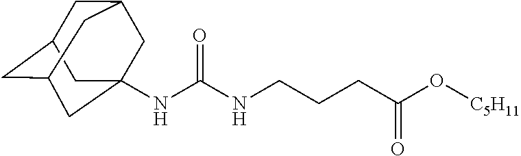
N(C(NCCCC(O[C5H11])=O)=O)C12CC3CC(CC(C1)C3)C2
